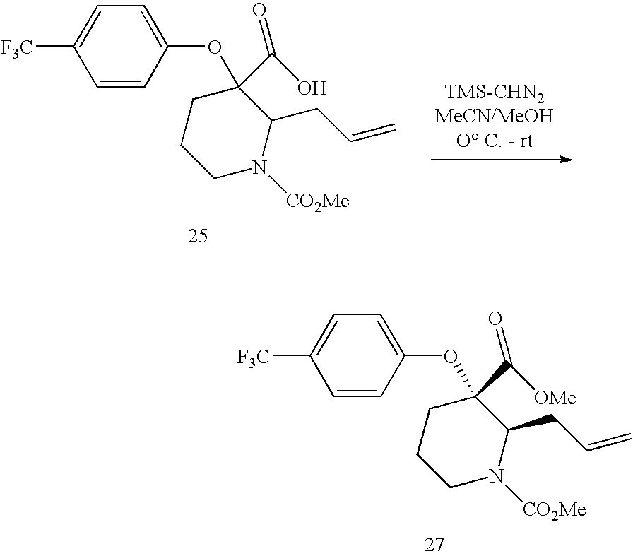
C1=C([F3C])C=CC(OC2(C(=O)[OMe])CCCN([CO2Me])C2CC=C)=C1.C1=C([F3C])C=CC(OC2(C(=O)O)CCCN([CO2Me])C2CC=C)=C1
